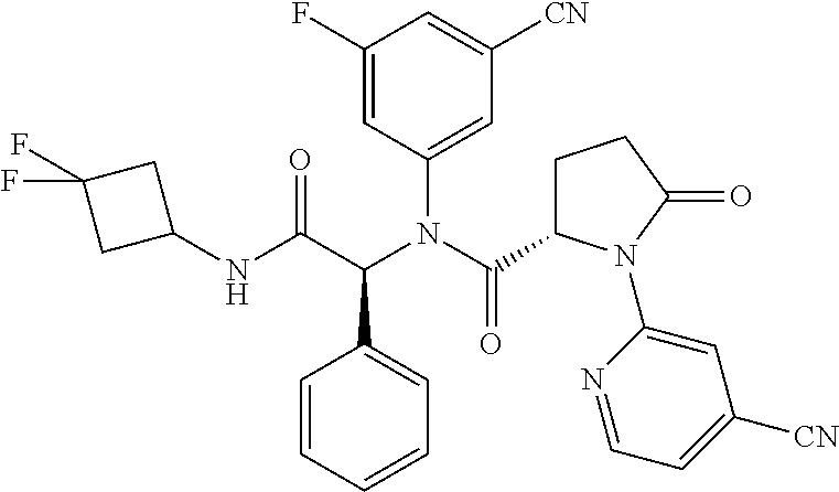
C1(C(C(NC2CC(F)(F)C2)=O)N(C(C2CCC(=O)N2C2=CC([CN])=CC=N2)=O)C2=CC([CN])=CC(F)=C2)=CC=CC=C1
